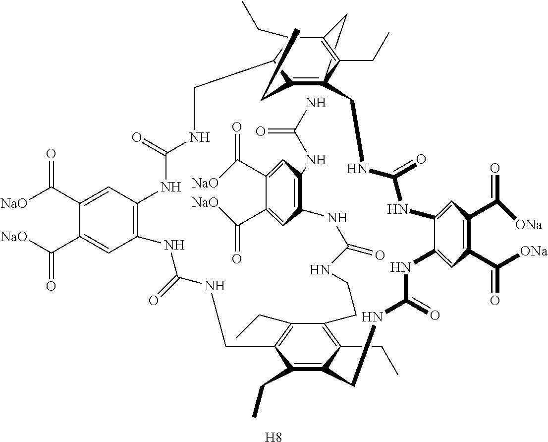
C1(CC)=C(CCNC(NC2=C(NC(N)=O)C=C(C([NaO])=O)C(C([NaO])=O)=C2)=O)C(CC)=C2C(CC)=C1CNC(=O)NC1=CC(C(=O)[ONa])=C(C(=O)[ONa])C=C1NC(=O)NCC13=C(CC)C(=C(CC)C(=C1CC)C3)CNC(=O)NC1=C(C=C(C([NaO])=O)C(C([NaO])=O)=C1)NC(=O)NC2.[H8]
